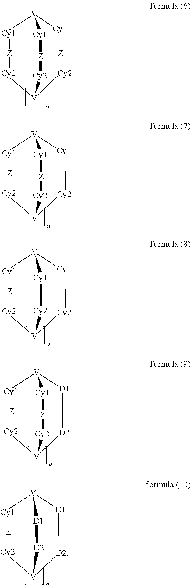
[Cy1]1[Z][Cy2][V]2[Cy2][Z][Cy1][V]1[Cy1][Z][Cy2]2.[Cy1]1[Z][Cy2][V]2[Cy2][Cy1][V]1[Cy1][Z][Cy2]2.[Cy1]1[Z][Cy2][V]2[Cy2][Cy1][V]1[Cy1][Cy2]2.[Cy1]1[Z][Cy2][V]2[D2][D1][V]1[Cy1][Z][Cy2]2.[Cy1]1[Z][Cy2][V]2[D2][D1][V]1[D1][D2]2
